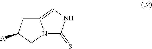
C12=CNC(=S)N1CC([A])C2
